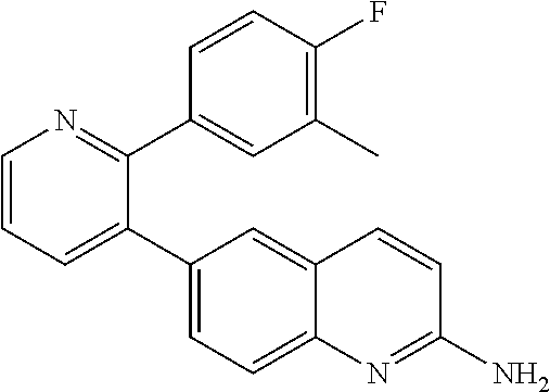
C1=CN=C(C2=CC(C)=C(F)C=C2)C(C2=CC=C3C(=C2)C=CC(N)=N3)=C1
